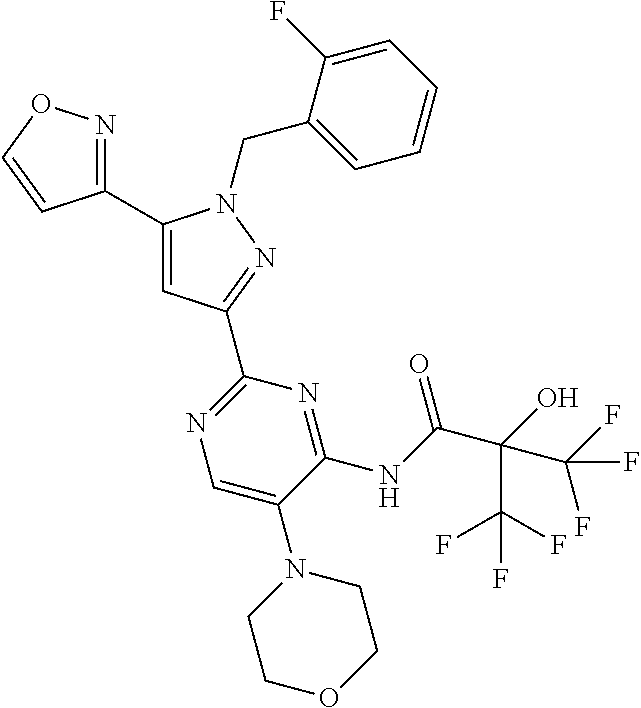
C1(C2=NOC=C2)=CC(C2=NC=C(N3CCOCC3)C(NC(C(O)(C(F)(F)F)C(F)(F)F)=O)=N2)=NN1CC1=CC=CC=C1F
